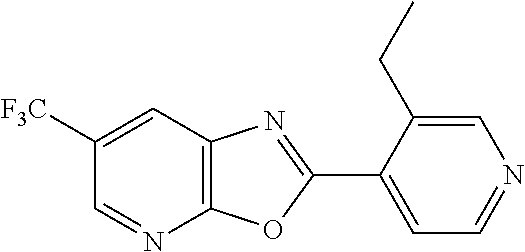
C12=C(C=C([F3C])C=N1)N=C(C1=CC=NC=C1CC)O2
